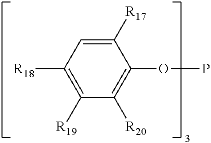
C1([R17])=CC([R18])=C([R19])C([R20])=C1OP
